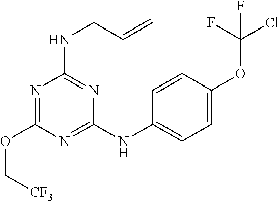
N1=C(NC2=CC=C(OC(Cl)(F)F)C=C2)N=C(NCC=C)N=C1OC[CF3]
